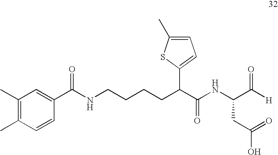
C(C(C(NC(C([H])=O)CC(O)=O)=O)C1=CC=C(C)S1)CCCNC(C1=CC(C)=C(C)C=C1)=O
